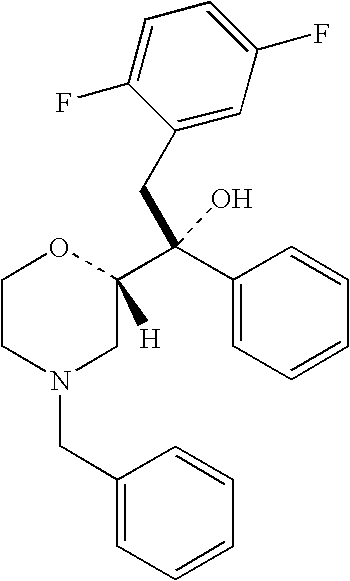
C1CN(CC2=CC=CC=C2)CC(C(C2=CC=CC=C2)(CC2=CC(F)=CC=C2F)O)([H])O1
